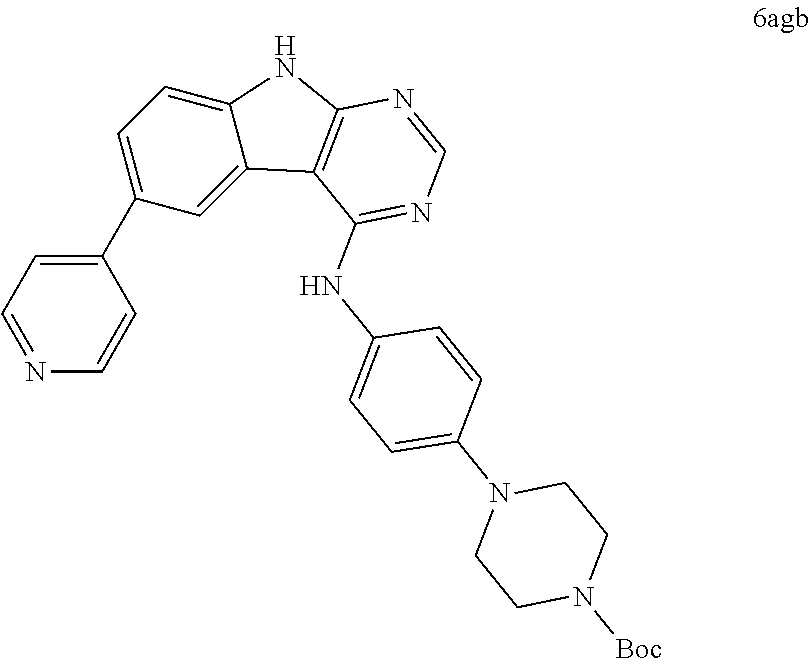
C1=C2C(=CC(C3=CC=NC=C3)=C1)C1=C(N2)N=CN=C1NC1=CC=C(N2CCN([Boc])CC2)C=C1
